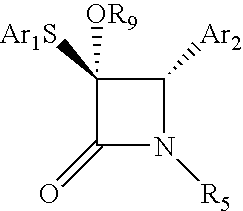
C1([Ar1S])([OR9])C(=O)N([R5])C1[Ar2]
